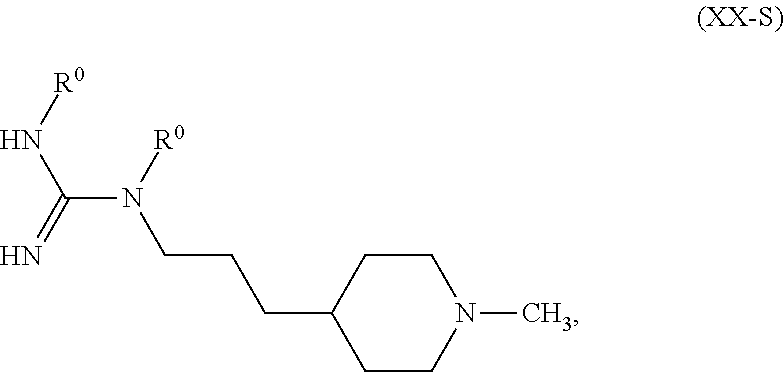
C(CCC1CCN(C)CC1)N([R0])C(=N)N[R0]
